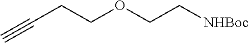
C(CCOCC[NHBoc])#C
